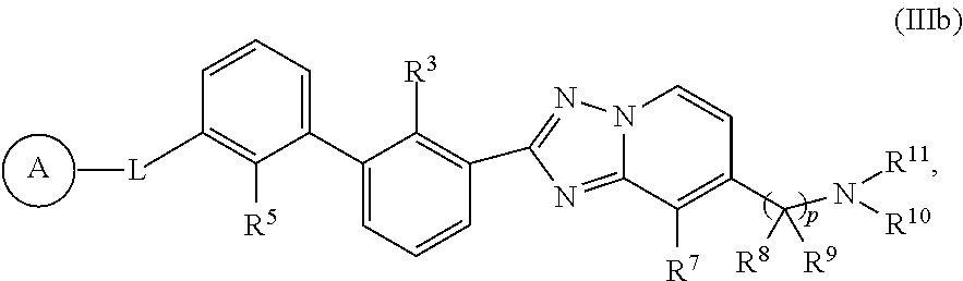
[A].C1(C2=CC=CC([L]C)=C2[R5])=CC=CC(C2=NN3C(=N2)C([R7])=C(C(N([R11])[R10])([R8])[R9])C=C3)=C1[R3]
